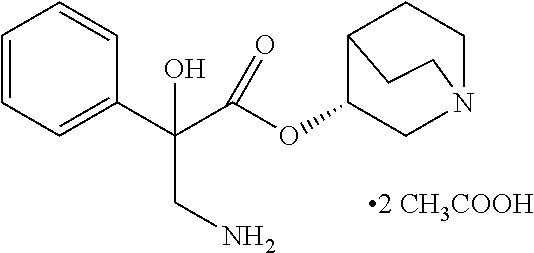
C1=CC=C(C(C(=O)OC2C3CCN(C2)CC3)(CN)O)C=C1
